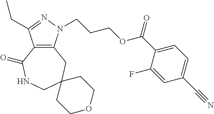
C12=C(N(CCCOC(C3=CC=C(C#N)C=C3F)=O)N=C1CC)CC1(CNC2=O)CCOCC1
